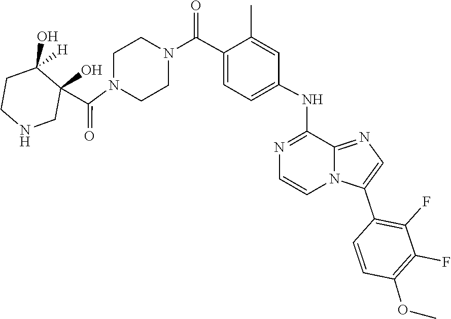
C1=C(C(N2CCN(C(C3(O)C(O)([H])CCNC3)=O)CC2)=O)C(C)=CC(NC2=NC=CN3C2=NC=C3C2=C(F)C(F)=C(OC)C=C2)=C1
